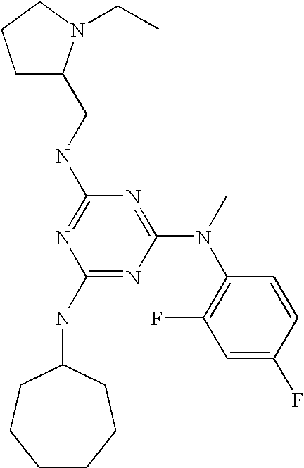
C1(NC2CCCCCC2)=NC(N(C2=C(F)C=C(F)C=C2)C)=NC(NCC2CCCN2CC)=N1
